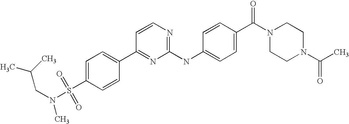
C1(C2=NC(NC3=CC=C(C(=O)N4CCN(C(=O)C)CC4)C=C3)=NC=C2)=CC=C(S(N(C)CC(C)C)(=O)=O)C=C1
